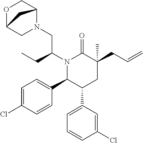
N1(C(CC)CN2CC3OCC2C3)C(C2=CC=C(Cl)C=C2)C(C2=CC=CC(Cl)=C2)CC(CC=C)(C)C1=O
